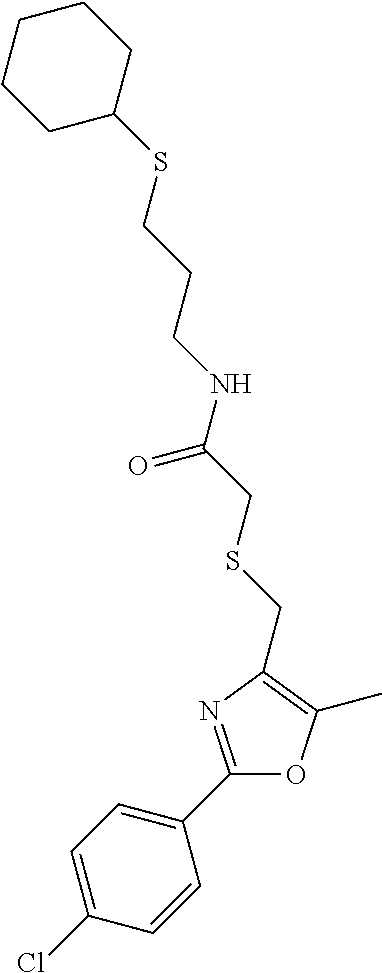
C1=C(Cl)C=CC(C2=NC(CSCC(NCCCSC3CCCCC3)=O)=C(C)O2)=C1
